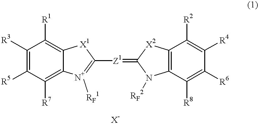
C1([R7])=C2C(=C([R1])C([R3])=C1[R5])[X1]C([Z1]=C1N([RF2])C3=C([X2]1)C([R2])=C([R4])C([R6])=C3[R8])=[N+]2[RF1]
